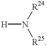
[H]N([R24])[R25]
